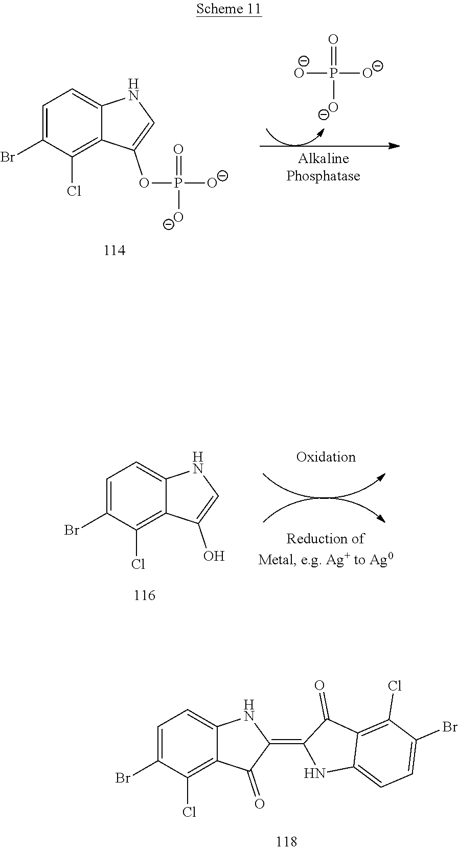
C1=C(Br)C(Cl)=C2C(=C1)NC=C2OP(=O)([O-])[O-].[O-]P(=O)([O-])[O-].C1=C(Br)C(Cl)=C2C(=C1)NC=C2O.C1=C(Br)C(Cl)=C2C(=C1)NC(=C1NC3=CC=C(Br)C(Cl)=C3C1=O)C2=O
